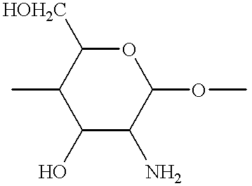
C1([HOH2C])C(C)C(O)C(N)C(OC)O1
